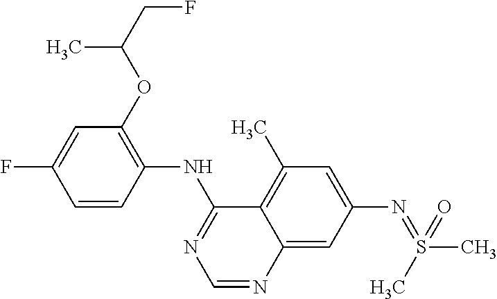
C1=CC(NC2=NC=NC3=CC(N=S(C)(C)=O)=CC(C)=C23)=C(OC(C)CF)C=C1F
